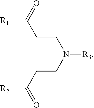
[R1]C(CCN([R3])CCC([R2])=O)=O
